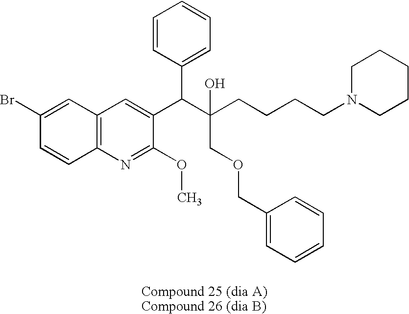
C12=C(N=C(OC)C(C(C(CCCCN3CCCCC3)(O)COCC3=CC=CC=C3)C3=CC=CC=C3)=C1)C=CC(Br)=C2
